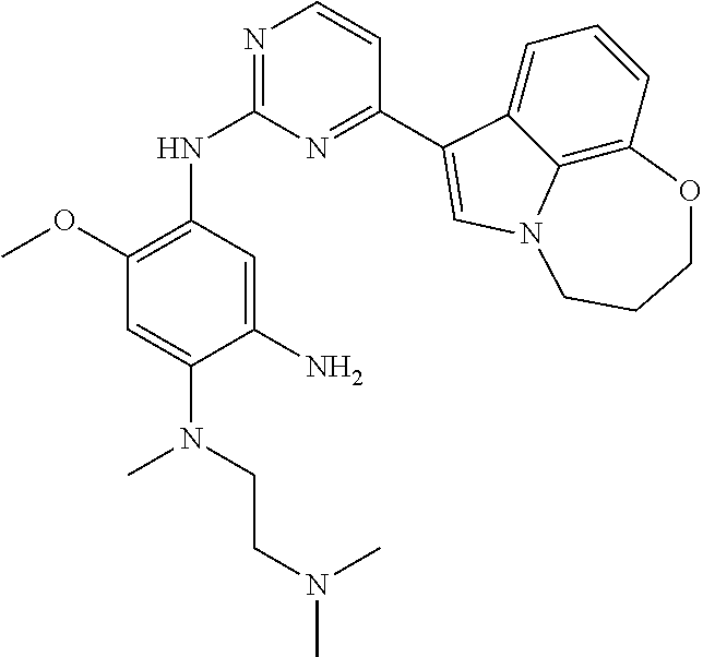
C1(C2=CN3C4=C(C=CC=C42)OCCC3)=NC(NC2=C(OC)C=C(N(C)CCN(C)C)C(N)=C2)=NC=C1
